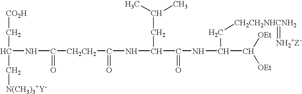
C([CO2H])C(C[N(CH3)3+Y-])NC([CH2CH2]C(NC(CC(C)C)C(NC(C([OEt])[OEt])C[CH2CH2NHCNH2]=[NH2+Z-])=O)=O)=O
